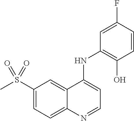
C1(S(C)(=O)=O)=CC=C2C(=C1)C(NC1=C(O)C=CC(F)=C1)=CC=N2
